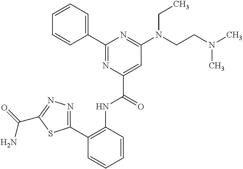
C1=CC=C(C2=NC(C(NC3=C(C4=NN=C(C(N)=O)S4)C=CC=C3)=O)=CC(N(CCN(C)C)CC)=N2)C=C1
